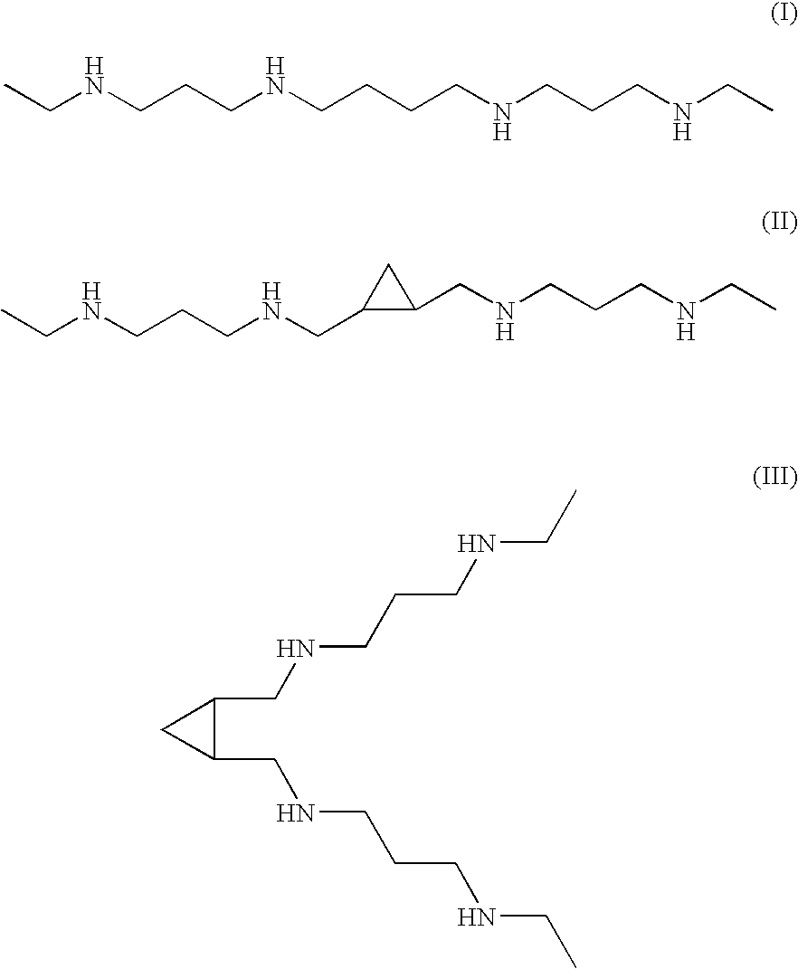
C(NCCCNCCCCNCCCNCC)C.CCNCCCNCC1C(CNCCCNCC)C1.C1(CNCCCNCC)C(CNCCCNCC)C1
